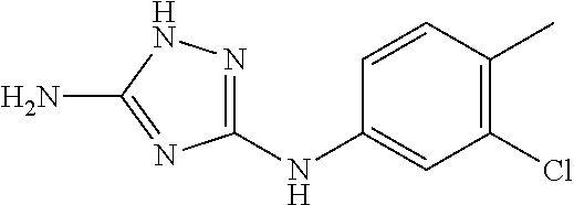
C1(NC2=CC(Cl)=C(C)C=C2)=NNC(N)=N1
